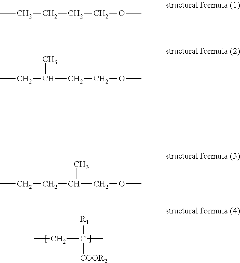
[R1]C([COOR2])(C)CC.CCCCCOC.CCC(CCOC)C.CCCC(COC)C
